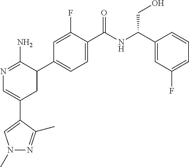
N1=C(N)C(C2=CC=C(C(NC(C3=CC(F)=CC=C3)CO)=O)C(F)=C2)CC(C2=CN(C)N=C2C)=C1
